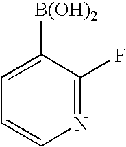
C1=C([B(OH)2])C(F)=NC=C1
